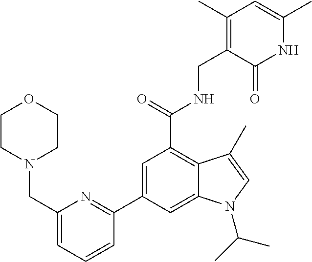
C1(C2=CC(C(NCC3=C(C)C=C(C)NC3=O)=O)=C3C(=C2)N(C(C)C)C=C3C)=NC(CN2CCOCC2)=CC=C1
